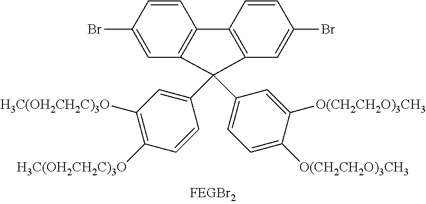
C1=CC(Br)=CC2=C1C1=C(C=C(Br)C=C1)C2(C1=CC([H3C(OH2CH2C)3O])=C([H3C(OH2CH2C)3O])C=C1)C1=CC=C([O(CH2CH2O)3CH3])C([O(CH2CH2O)3CH3])=C1
